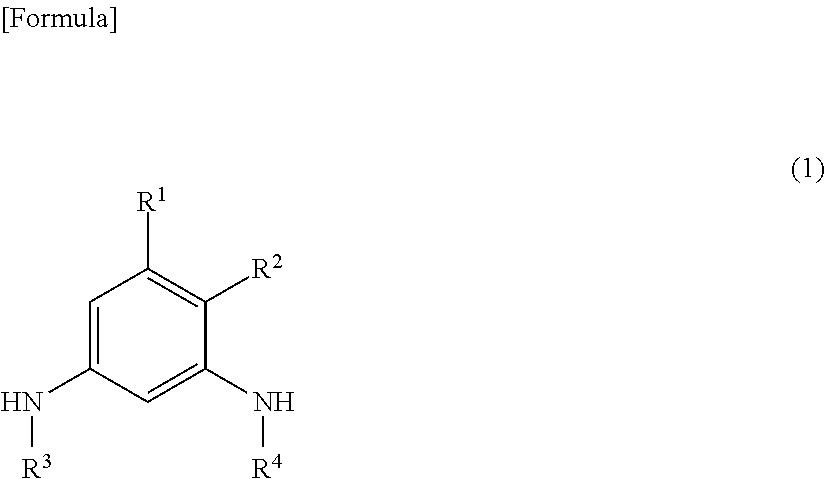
C1=C(N[R3])C=C(N[R4])C([R2])=C1[R1]
